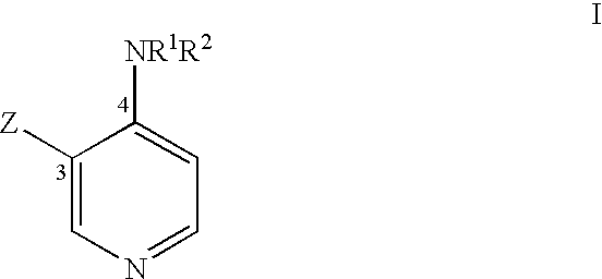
C1([Z])=CN=CC=C1[NR1R2]
